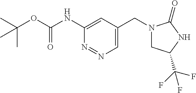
C1(NC(OC(C)(C)C)=O)=CC(CN2CC(C(F)(F)F)NC2=O)=CN=N1
